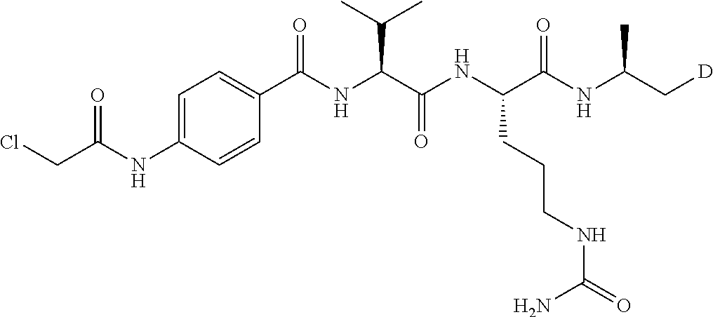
C1=C(NC(CCl)=O)C=CC(C(NC(C(NC(C(NC(C[D])C)=O)CCCNC(=O)N)=O)C(C)C)=O)=C1
